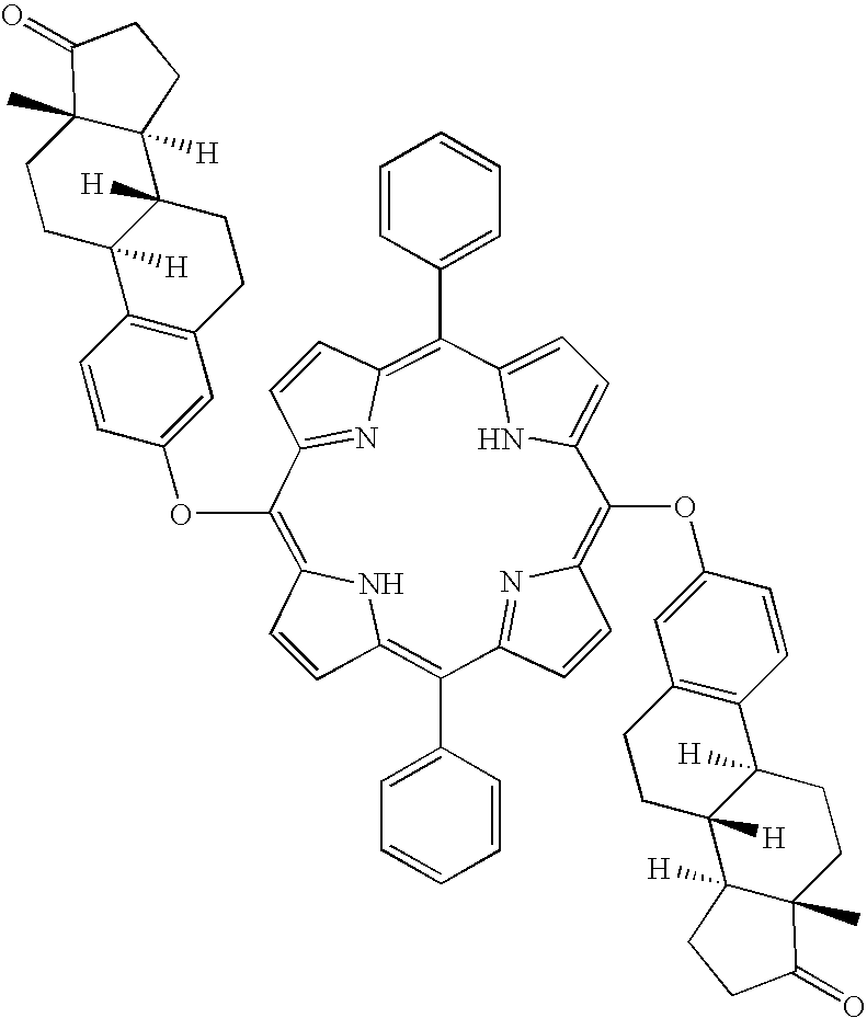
O=C1C2(C)CCC3([H])C([H])(C2([H])CC1)CCC1=C3C=CC(OC2=C3C=CC(=C(C4=CC=CC=C4)C4=NC(=C(OC5=CC6=C(C7([H])CCC8(C)C([H])(C7([H])CC6)CCC8=O)C=C5)C5=CC=C(N5)C(C5=CC=CC=C5)=C5C=CC2=N5)C=C4)N3)=C1
